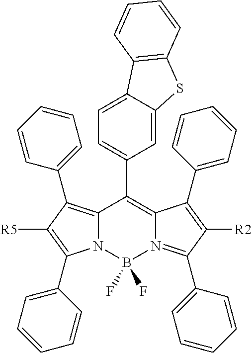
N12C(=C(C3=CC=CC=C3)C([R5])=C1C1=CC=CC=C1)C(C1=CC=C3C(=C1)SC1=C3C=CC=C1)=C1N(=C(C3=CC=CC=C3)C([R2])=C1C1=CC=CC=C1)B2(F)F
